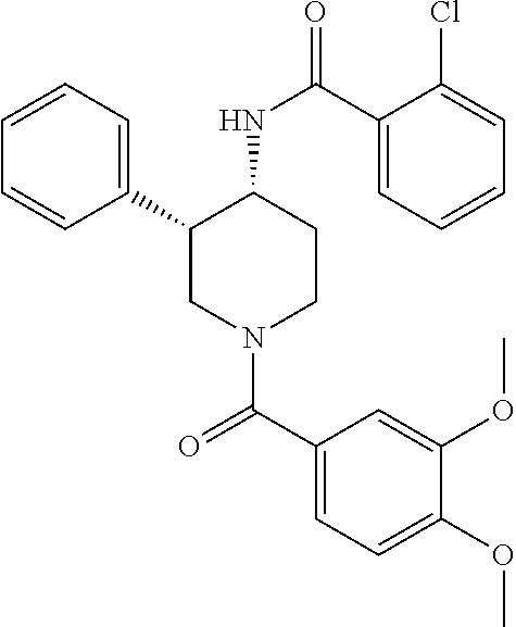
C1=CC=C(C2CN(C(C3=CC=C(OC)C(OC)=C3)=O)CCC2NC(=O)C2=CC=CC=C2Cl)C=C1
